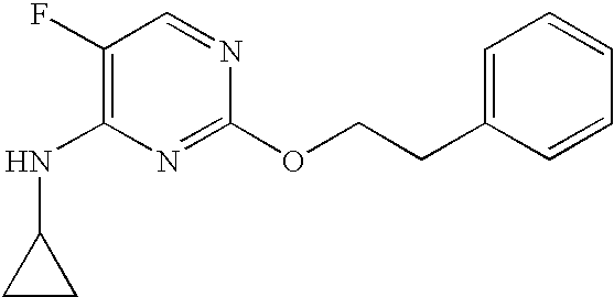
C1(F)=C(NC2CC2)N=C(OCCC2=CC=CC=C2)N=C1
